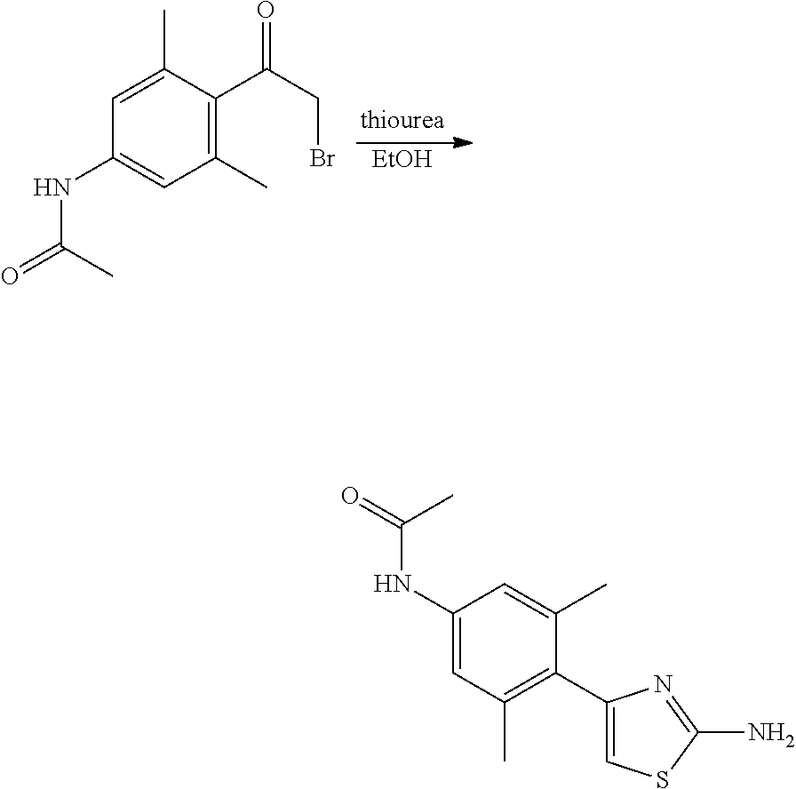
[EtOH].C1(C)=C(C(CBr)=O)C(C)=CC(NC(=O)C)=C1.N(C(=O)C)C1=CC(C)=C(C2=CSC(N)=N2)C(C)=C1
